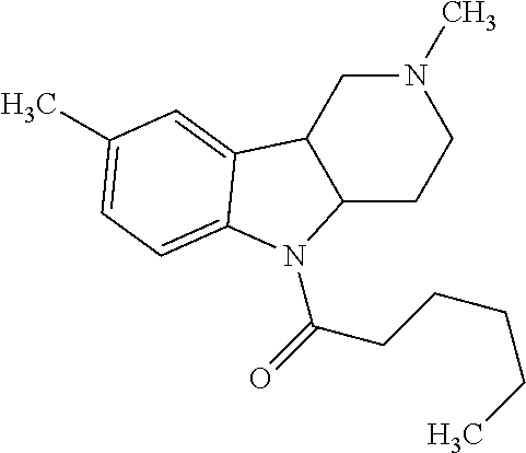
N1(C)CC2C(CC1)N(C(=O)CCCCC)C1=CC=C(C)C=C21
